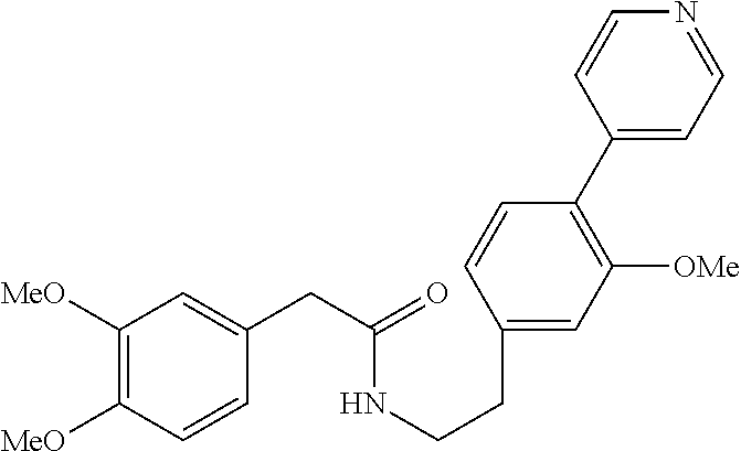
C1([MeO])=C([MeO])C=CC(CC(=O)NCCC2=CC([OMe])=C(C3=CC=NC=C3)C=C2)=C1
